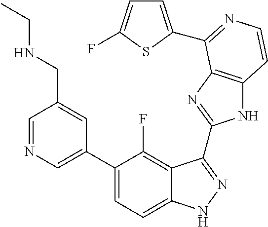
C1=C(C2=CC=C3C(=C2F)C(C2=NC4=C(N2)C=CN=C4C2=CC=C(F)S2)=NN3)C=C(CNCC)C=N1
